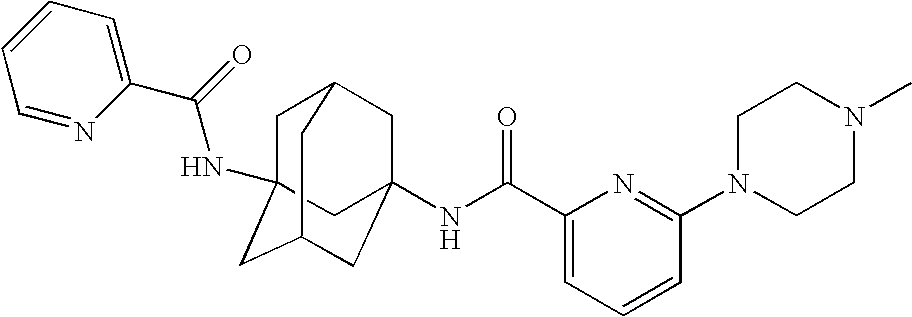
C1C2(NC(C3=CC=CC=N3)=O)CC3CC(NC(C4=CC=CC(N5CCN(C)CC5)=N4)=O)(CC1C3)C2
